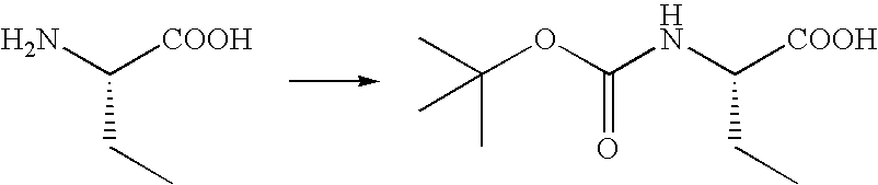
NC([COOH])CC.N(C([COOH])CC)C(OC(C)(C)C)=O
